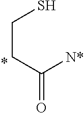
C(CC(=O)[N*])S
